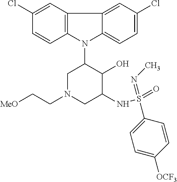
N1(C2CN(CC[MeO])CC(NS(=O)(=NC)C3=CC=C([OCF3])C=C3)C2O)C2=C(C3=CC(Cl)=CC=C13)C=C(Cl)C=C2
